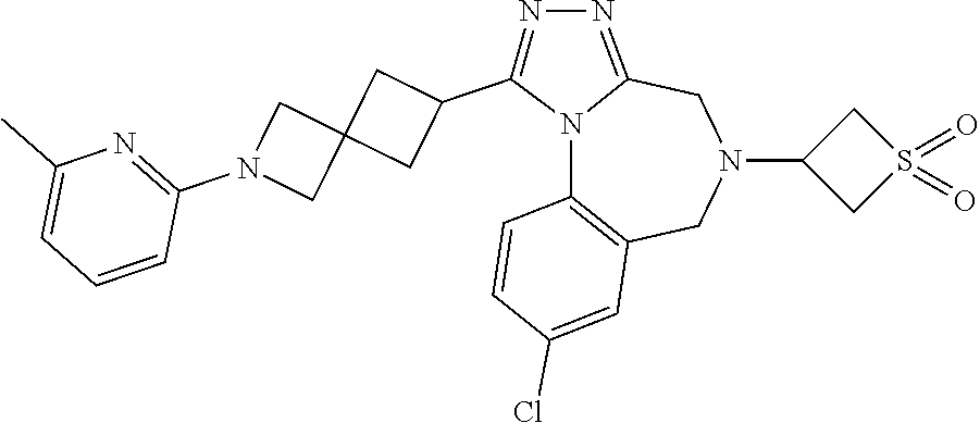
N12C3=C(CN(C4CS(=O)(=O)C4)CC1=NN=C2C1CC2(C1)CN(C1=NC(C)=CC=C1)C2)C=C(Cl)C=C3
